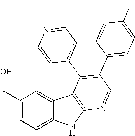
C1(CO)=CC=C2C(=C1)C1=C(N2)N=CC(C2=CC=C(F)C=C2)=C1C1=CC=NC=C1
